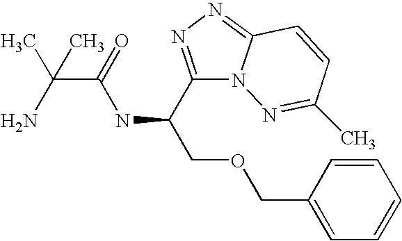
C1(C(COCC2=CC=CC=C2)NC(C(N)(C)C)=O)=NN=C2N1N=C(C)C=C2
